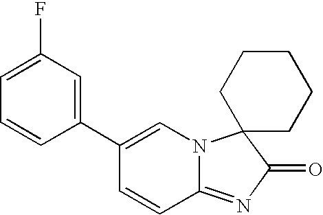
C12=NC(=O)C3(N1C=C(C1=CC(F)=CC=C1)C=C2)CCCCC3
